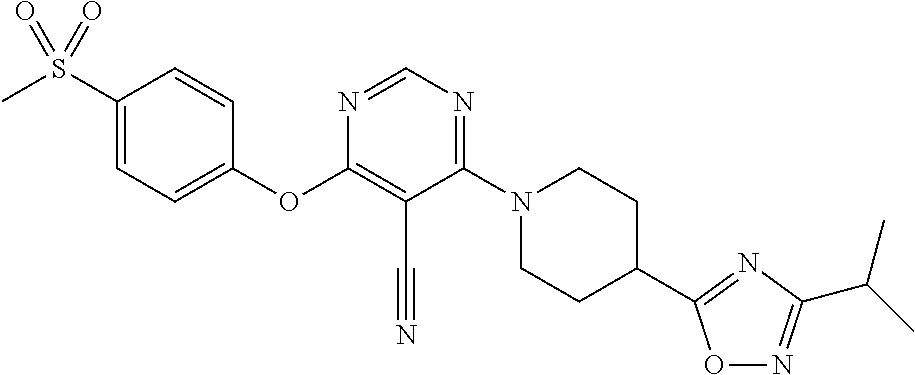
C1(S(C)(=O)=O)=CC=C(OC2=C(C#N)C(N3CCC(C4=NC(C(C)C)=NO4)CC3)=NC=N2)C=C1
